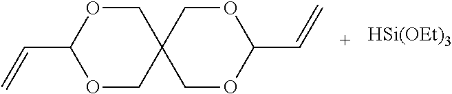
C1OC(C=C)OCC12COC(C=C)OC2.[HSi(OEt)3]
